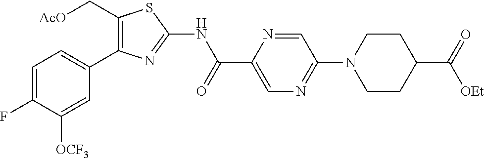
C1=C(F)C([OCF3])=CC(C2=C(C[AcO])SC(NC(C3=CN=C(N4CCC(C(=O)[OEt])CC4)C=N3)=O)=N2)=C1
